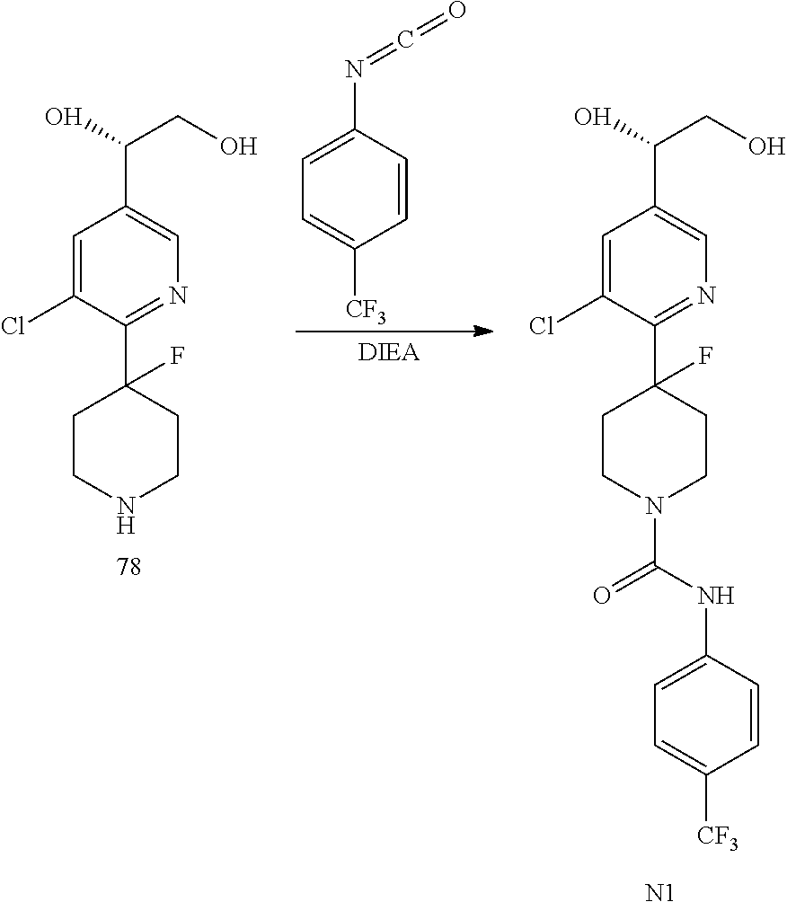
C1=C(Cl)C(C2(F)CCNCC2)=NC=C1C(CO)O.C1=C(Cl)C(C2(F)CCN(C(NC3=CC=C([CF3])C=C3)=O)CC2)=NC=C1C(CO)O.[N1].C1=CC(N=C=O)=CC=C1[CF3]
